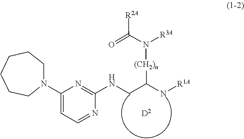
C1=NC(NCC(N[R1A])[(CH2)n]N([R3A])C(=O)[R2A])=NC(N2CCCCCC2)=C1
